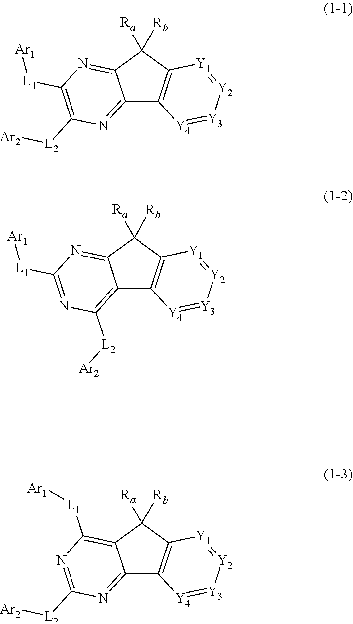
C12=NC([L2][Ar2])=C([L1][Ar1])N=C1C([Ra])([Rb])C1=C2[Y4]=[Y3][Y2]=[Y1]1.C12=C([L2][Ar2])N=C([L1][Ar1])N=C1C([Ra])([Rb])C1=C2[Y4]=[Y3][Y2]=[Y1]1.C12=NC([L2][Ar2])=NC([L1][Ar1])=C1C([Ra])([Rb])C1=C2[Y4]=[Y3][Y2]=[Y1]1
